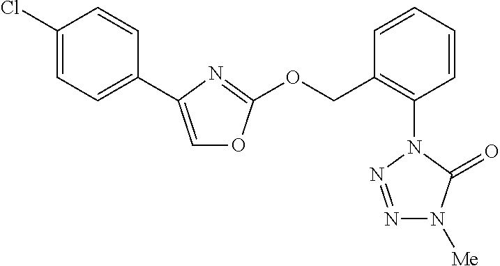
C1=CC=CC(N2N=NN([Me])C2=O)=C1COC1=NC(C2=CC=C(Cl)C=C2)=CO1
